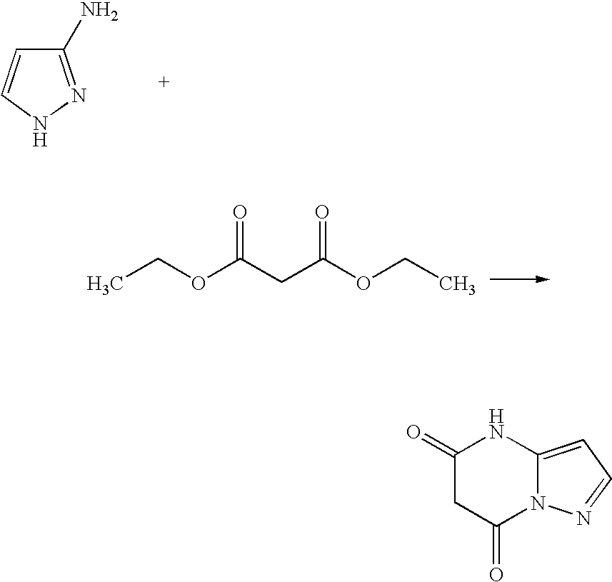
C1(N)=NNC=C1.CCOC(CC(OCC)=O)=O.O=C1CC(=O)N2C(=CC=N2)N1
